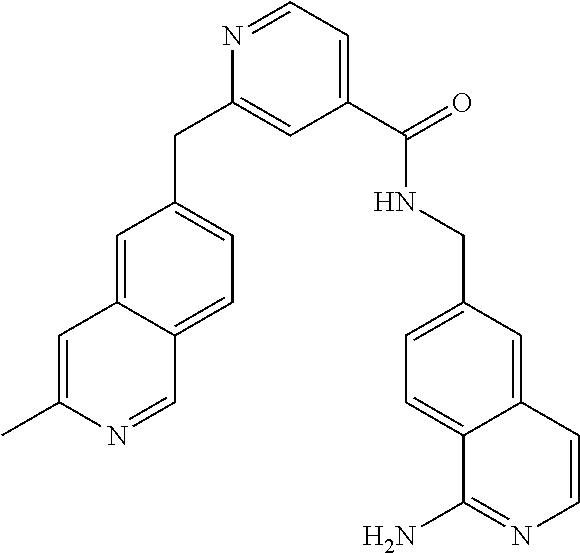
C1(C(=O)NCC2=CC=C3C(=C2)C=CN=C3N)=CC=NC(CC2=CC=C3C(=C2)C=C(C)N=C3)=C1
